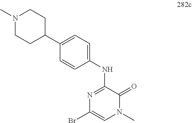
N1=C(NC2=CC=C(C3CCN(C)CC3)C=C2)C(=O)N(C)C=C1Br
